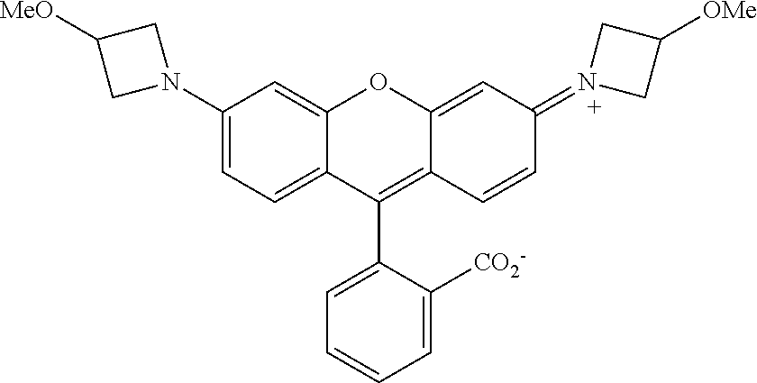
C1(N2CC([MeO])C2)=CC=C2C(=C1)OC1=CC(=N3CC([OMe])C3)C=CC1=C2C1=CC=CC=C1[CO2-]
